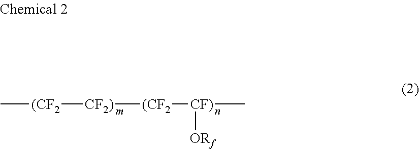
[(CF2]([CF2)][(CF2][CF)](C)[ORf])C
